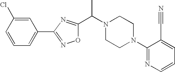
C1=CC(Cl)=CC(C2=NOC(C(N3CCN(C4=NC=CC=C4C#N)CC3)C)=N2)=C1
